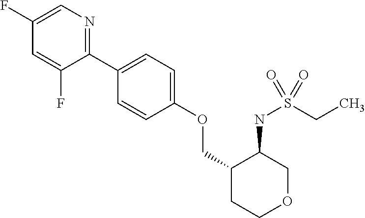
C1(C2=CC=C(OCC3CCOCC3NS(CC)(=O)=O)C=C2)=NC=C(F)C=C1F
